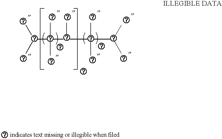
C(C(C)(C)C(C)C(C)(C)C(C)C)(C)C
